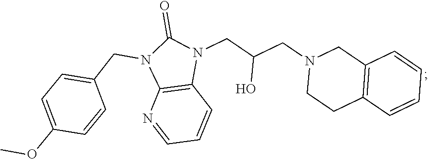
C12=C(C=CC=C1)CCN(CC(CN1C(=O)N(CC3=CC=C(OC)C=C3)C3=C1C=CC=N3)O)C2
